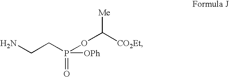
NCCP(OC([CO2Et])[Me])([OPh])=O
